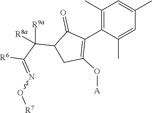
C1(C)=C(C2=C(O[A])CC(C([R9a])(C([R6])=NO[R7])[R8a])C2=O)C(C)=CC(C)=C1
